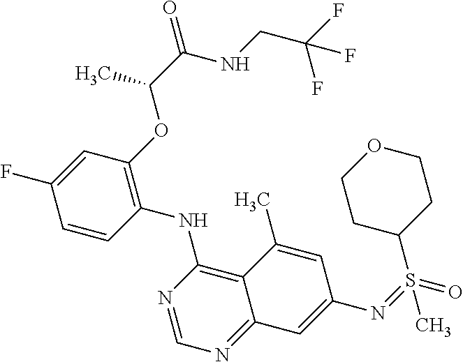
C1=CC(NC2=C3C(=NC=N2)C=C(N=S(=O)(C)C2CCOCC2)C=C3C)=C(OC(C)C(=O)NCC(F)(F)F)C=C1F
